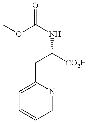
COC(NC([CO2H])CC1=CC=CC=N1)=O
